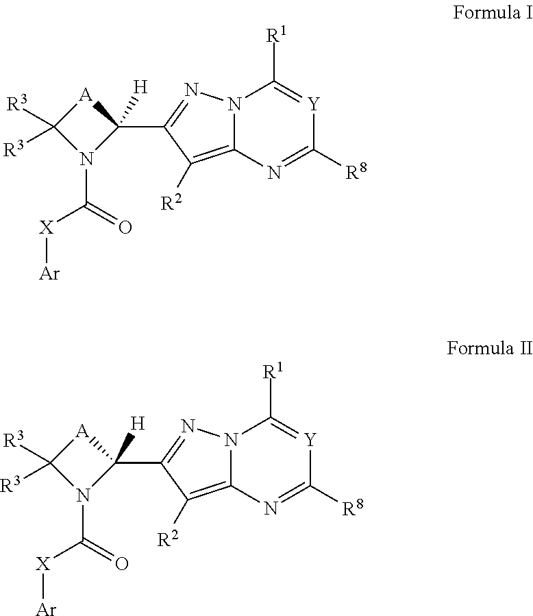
N12C(=C([R2])C(C3([H])N(C([X][Ar])=O)C([R3])([R3])[A]3)=N1)N=C([R8])[Y]=C2[R1].N12C(=C([R2])C(C3([H])N(C([X][Ar])=O)C([R3])([R3])[A]3)=N1)N=C([R8])[Y]=C2[R1]
